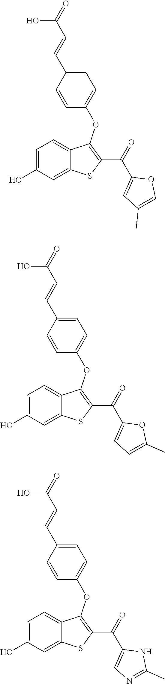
C1=C(O)C=C2C(=C1)C(OC1=CC=C(C=CC(=O)O)C=C1)=C(C(C1=CC(C)=CO1)=O)S2.C1=C(O)C=C2C(=C1)C(OC1=CC=C(C=CC(=O)O)C=C1)=C(C(C1=CC=C(C)O1)=O)S2.C1=C(O)C=C2C(=C1)C(OC1=CC=C(C=CC(=O)O)C=C1)=C(C(C1=CN=C(C)N1)=O)S2
